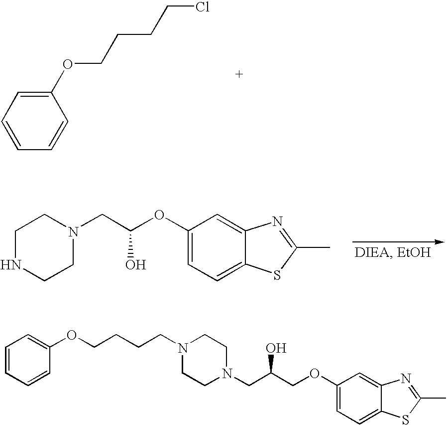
C1(OCCCCCl)=CC=CC=C1.C1NCCN(CC(OC2=CC=C3C(=C2)N=C(C)S3)O)C1.C(N1CCN(CCCCOC2=CC=CC=C2)CC1)C(COC1=CC=C2C(=C1)N=C(C)S2)O
